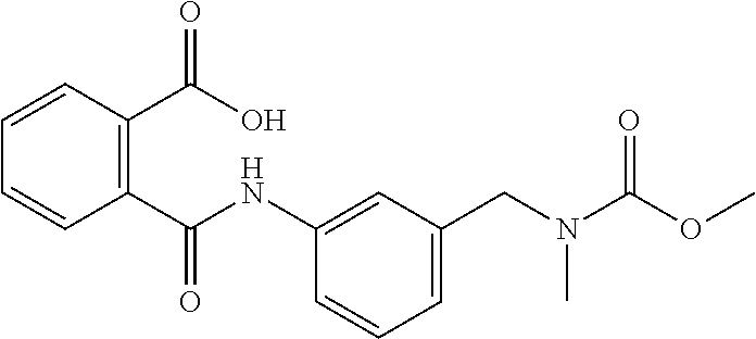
C1=CC(C(=O)NC2=CC(CN(C(OC)=O)C)=CC=C2)=C(C(=O)O)C=C1
